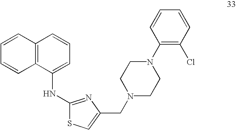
C12=C(C(NC3=NC(CN4CCN(C5=C(Cl)C=CC=C5)CC4)=CS3)=CC=C1)C=CC=C2
